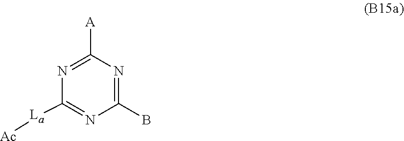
C1([La][Ac])=NC(B)=NC([A])=N1
